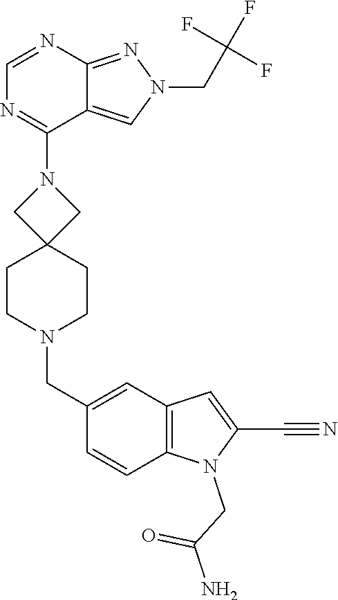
N1(C2=NC=NC3=NN(CC(F)(F)F)C=C23)CC2(C1)CCN(CC1=CC3=C(C=C1)N(CC(N)=O)C(C#N)=C3)CC2
